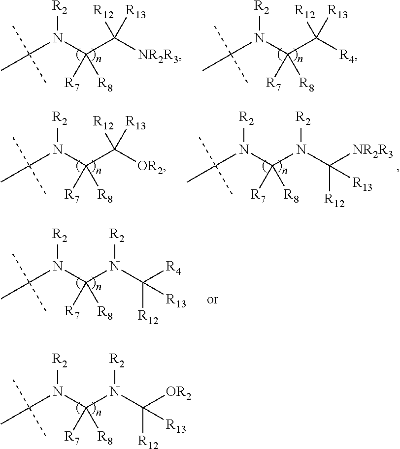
C(N(C(N(C([OR2])([R12])[R13])[R2])([R7])[R8])[R2])(C)(C)C.C(N(C(C([NR2R3])([R12])[R13])([R7])[R8])[R2])(C)(C)C.C(N(C(C([R4])([R12])[R13])([R7])[R8])[R2])(C)(C)C.C(N(C(C([OR2])([R12])[R13])([R7])[R8])[R2])(C)(C)C.C(N(C(N(C([NR2R3])([R12])[R13])[R2])([R7])[R8])[R2])(C)(C)C.C(N(C(N(C([R4])([R12])[R13])[R2])([R7])[R8])[R2])(C)(C)C
